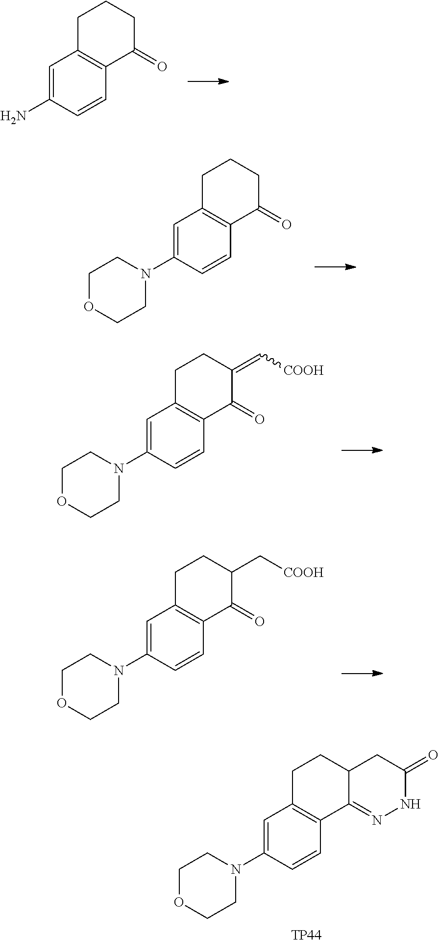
C1=C(N)C=CC2=C1CCCC2=O.C1=C(N2CCOCC2)C=CC2=C1CCCC2=O.C1=C(N2CCOCC2)C=CC2=C1CCC(=C[COOH])C2=O.C1=C(N2CCOCC2)C=CC2=C1CCC(C[COOH])C2=O.C1=C(N2CCOCC2)C=CC2=C1CCC1C2=NNC(=O)C1.[TP44]
